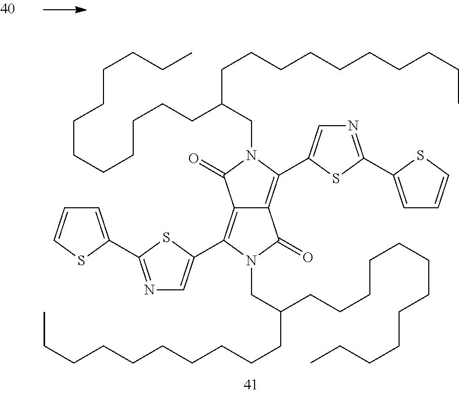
C12=C(C3=CN=C(C4=CC=CS4)S3)N(CC(CCCCCCCCCCCC)CCCCCCCCCC)C(=O)C1=C(C1=CN=C(C3=CC=CS3)S1)N(CC(CCCCCCCCCC)CCCCCCCCCCCC)C2=O
